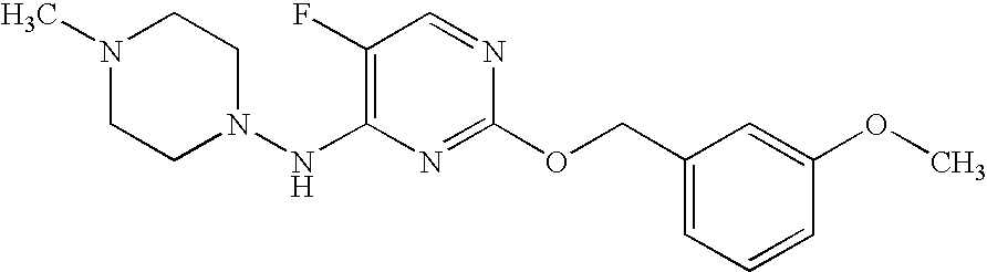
C1(F)=C(NN2CCN(C)CC2)N=C(OCC2=CC=CC(OC)=C2)N=C1
